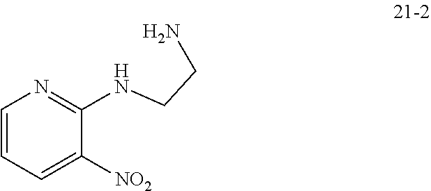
N(C1=NC=CC=C1[NO2])CCN
